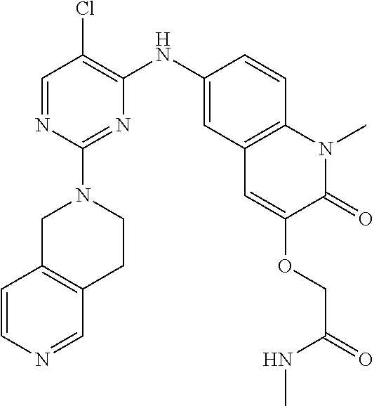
C1=NC(N2CCC3=C(C2)C=CN=C3)=NC(NC2=CC3=C(C=C2)N(C)C(=O)C(OCC(NC)=O)=C3)=C1Cl
